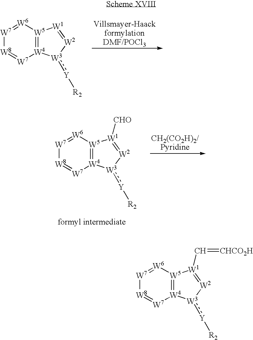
[W4]12=[W5]([W6]=[W7][W8]=[W7]1)[W1]=[W2][W3]2:[Y][R2].[W4]12=[W5]([W6]=[W7][W8]=[W7]1)[W1]([CHO])=[W2][W3]2:[Y][R2].[W4]12=[W5]([W6]=[W7][W8]=[W7]1)[W1](C=[CHCO2H])=[W2][W3]2:[Y][R2]
